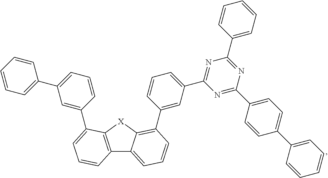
C12=C([X]C3=C(C4=CC(C5=NC(C6=CC=CC=C6)=NC(C6=CC=C(C7=CC=CC=C7)C=C6)=N5)=CC=C4)C=CC=C13)C(C1=CC(C3=CC=CC=C3)=CC=C1)=CC=C2
